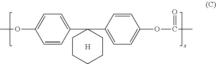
C1=CC(C2(C3=CC=C(OC(=O)C)C=C3)CCCCC2)=CC=C1OC.[H]
